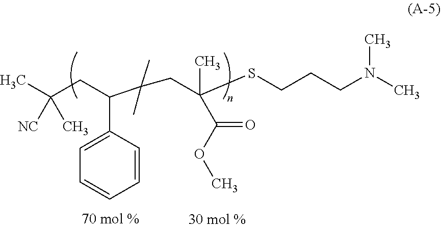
C(C(CC(SCCCN(C)C)(C(OC)=O)C)(C)C)(CC(C)([NC])C)C1=CC=CC=C1
